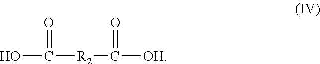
O=C(O)[R2]C([OH])=O
